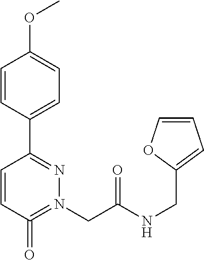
C1=CC(C2=NN(CC(NCC3=CC=CO3)=O)=C(=O)C=C2)=CC=C1OC
